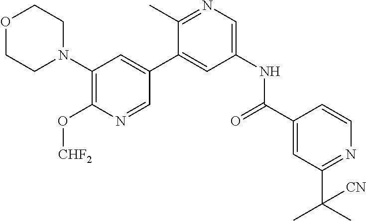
C1(N2CCOCC2)=C(O[CHF2])N=CC(C2=CC(NC(C3=CC(C(C)(C)[CN])=NC=C3)=O)=CN=C2C)=C1
